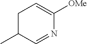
C1C(C)C=NC([OMe])=C1
